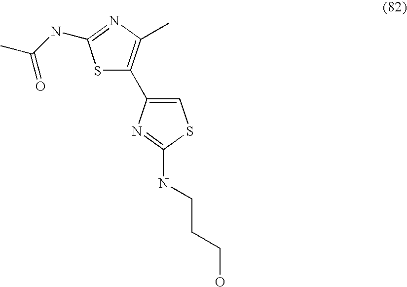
S1C(C2=CSC(NCCCO)=N2)=C(C)N=C1NC(C)=O
